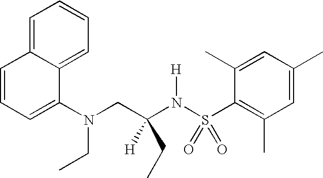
C1=CC=C(N(CC(N(S(C2=C(C)C=C(C)C=C2C)(=O)=O)[H])([H])CC)CC)C2=CC=CC=C12
